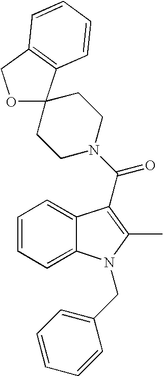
O1CC2=C(C=CC=C2)C12CCN(C(=O)C1=C(C)N(CC3=CC=CC=C3)C3=CC=CC=C31)CC2
